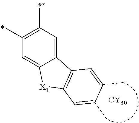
C1(C)=C(C)C=C2C(=C1)[X1]C1=C2C=C(C)C(C)=C1.[CY30]
